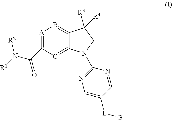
[A]1=C(C(N([R1])[R2])=O)C=C2C(=B1)C([R3])([R4])CN2C1=NC=C([L][G])C=N1
